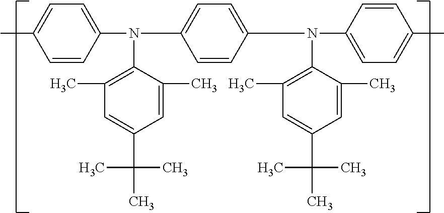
C1=CC(N(C2=CC=C(N(C3=C(C)C=C(C(C)(C)C)C=C3C)C3=CC=C(C)C=C3)C=C2)C2=C(C)C=C(C(C)(C)C)C=C2C)=CC=C1C
